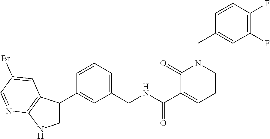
C(NC(C1=CC=CN(CC2=CC(F)=C(F)C=C2)C1=O)=O)C1=CC=CC(C2=CNC3=C2C=C(Br)C=N3)=C1
